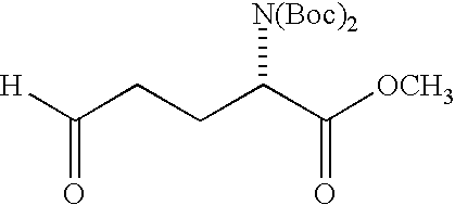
C(CCC(C([OCH3])=O)[N(Boc)2])([H])=O
